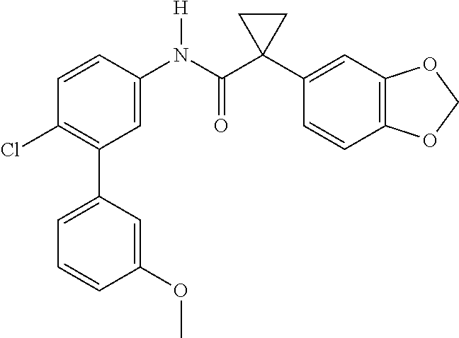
C1=C(N(C(C2(C3=CC4=C(C=C3)OCO4)CC2)=O)[H])C=CC(Cl)=C1C1=CC=CC(OC)=C1
